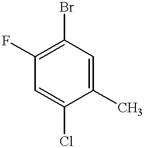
C1(C)=CC(Br)=C(F)C=C1Cl
